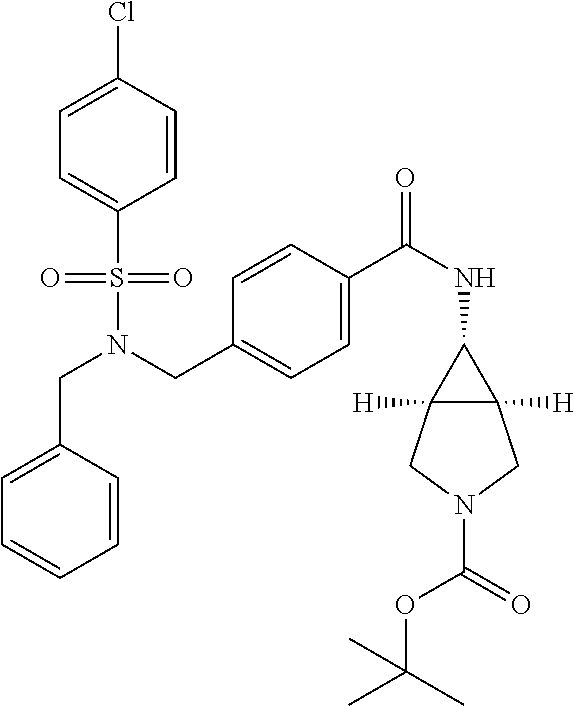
C(N(CC1=CC=C(C(NC2C3([H])C2([H])CN(C(=O)OC(C)(C)C)C3)=O)C=C1)S(=O)(=O)C1=CC=C(Cl)C=C1)C1=CC=CC=C1
